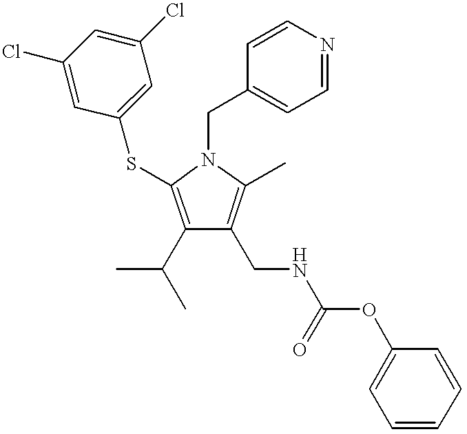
C1(C(C)C)=C(SC2=CC(Cl)=CC(Cl)=C2)N(CC2=CC=NC=C2)C(C)=C1CNC(OC1=CC=CC=C1)=O
